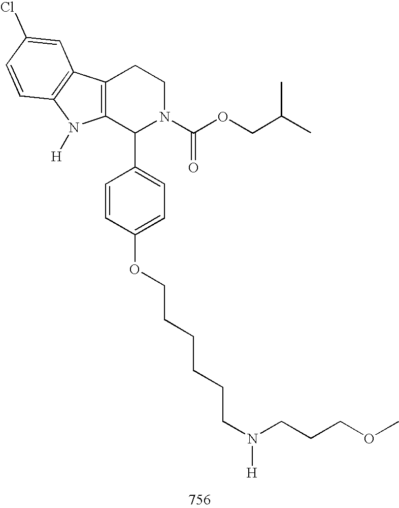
C12=C(C(C3=CC=C(OCCCCCCN([H])CCCOC)C=C3)N(C(OCC(C)C)=O)CC1)N([H])C1=C2C=C(Cl)C=C1
